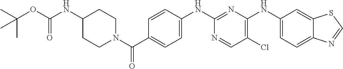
C1(NC2=NC(NC3=CC=C4C(=C3)SC=N4)=C(Cl)C=N2)=CC=C(C(N2CCC(NC(OC(C)(C)C)=O)CC2)=O)C=C1
